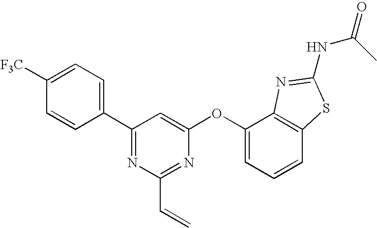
C1([F3C])=CC=C(C2=NC(C=C)=NC(OC3=CC=CC4=C3N=C(NC(=O)C)S4)=C2)C=C1
